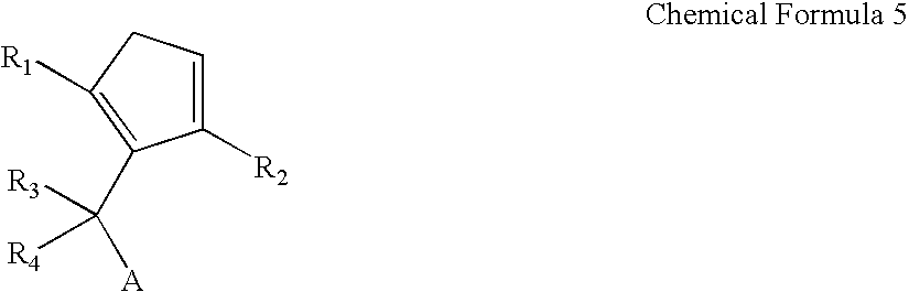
C1([R2])=CCC([R1])=C1C([R3])([R4])[A]
